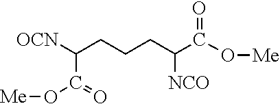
[OCN]C(CCCC(C(O[Me])=O)[NCO])C(=O)O[Me]
